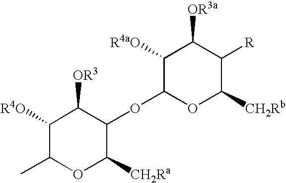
C1([R4O])C(C)OC([CH2Ra])C(OC2OC([CH2Rb])C([R])C([OR3a])C2[R4aO])C1[OR3]
